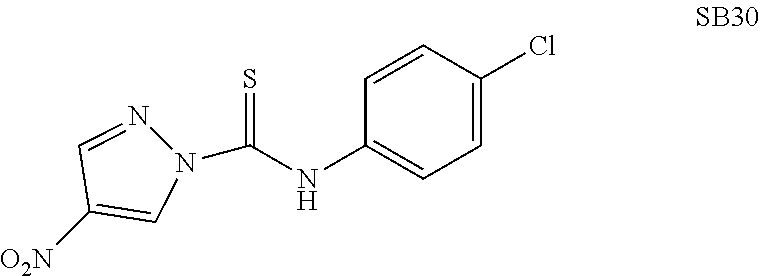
N1(C(NC2=CC=C(Cl)C=C2)=S)N=CC([O2N])=C1
